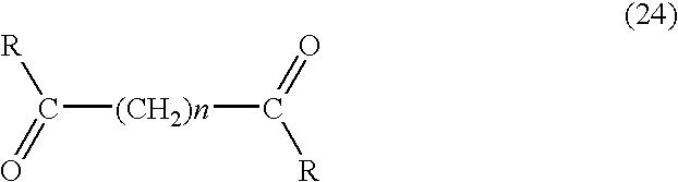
C([(CH2)n]C([R])=O)(=O)[R]
